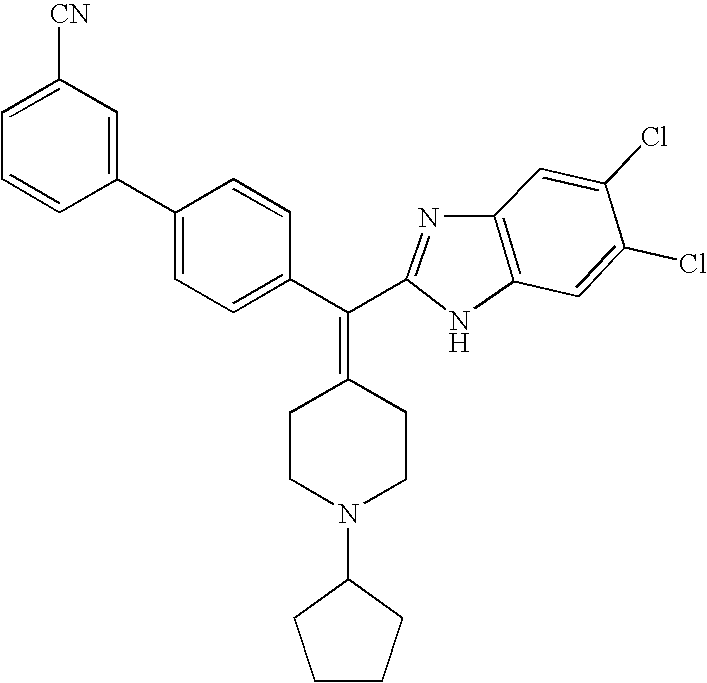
C1=C(Cl)C(Cl)=CC2=C1N=C(C(C1=CC=C(C3=CC([CN])=CC=C3)C=C1)=C1CCN(C3CCCC3)CC1)N2
